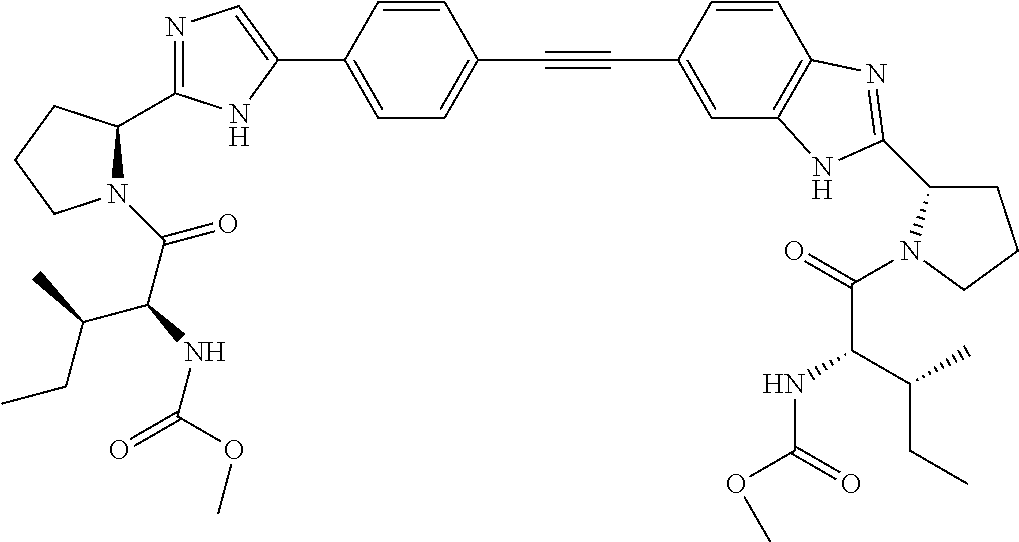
C1=C(C2=CN=C(C3N(C(C(NC(=O)OC)C(C)CC)=O)CCC3)N2)C=CC(C#CC2=CC3=C(C=C2)N=C(C2CCCN2C(=O)C(C(CC)C)NC(=O)OC)N3)=C1
